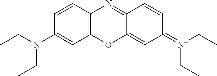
C12=C(C=CC(N(CC)CC)=C1)N=C1C(=CC(=[N+](CC)CC)C=C1)O2
